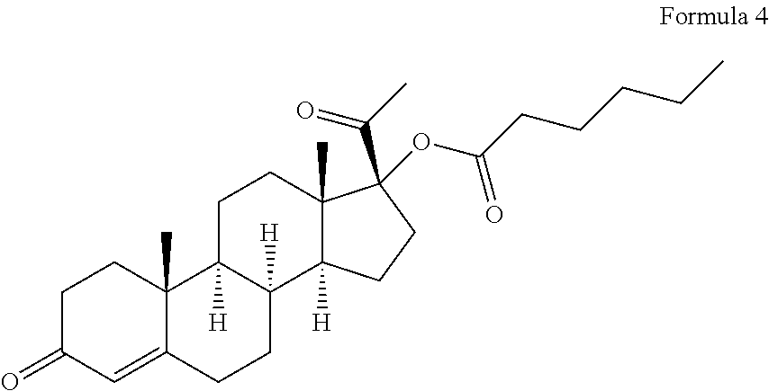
C1C(=O)C=C2C(C)(C1)C1([H])C([H])(CC2)C2([H])C(C)(CC1)C(C(C)=O)(OC(CCCCC)=O)CC2
